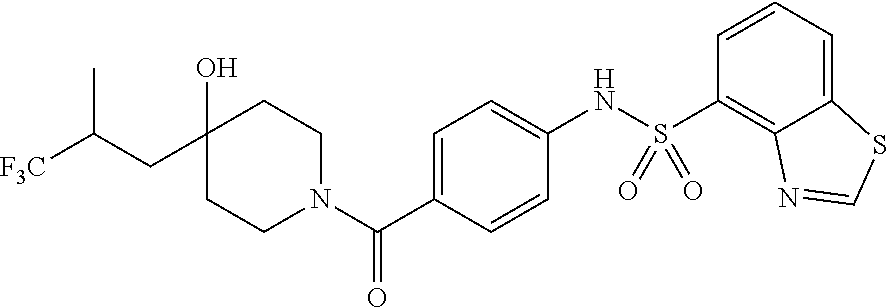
C1(O)(CC([F3C])C)CCN(C(=O)C2=CC=C(NS(C3=C4C(=CC=C3)SC=N4)(=O)=O)C=C2)CC1
